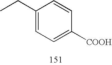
C1(CC)=CC=C([COOH])C=C1
